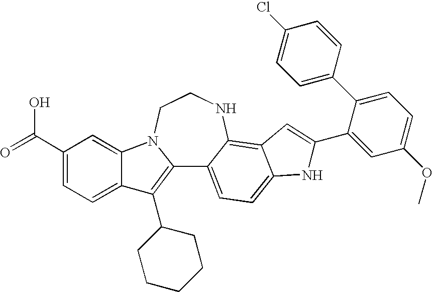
C12=C(C3CCCCC3)C3=CC=C(C(=O)O)C=C3N1CCNC1=C3C(=CC=C21)NC(C1=CC(OC)=CC=C1C1=CC=C(Cl)C=C1)=C3
